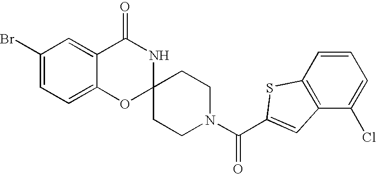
C1(Br)=CC=C2C(=C1)C(=O)NC1(O2)CCN(C(=O)C2=CC3=C(C=CC=C3Cl)S2)CC1
